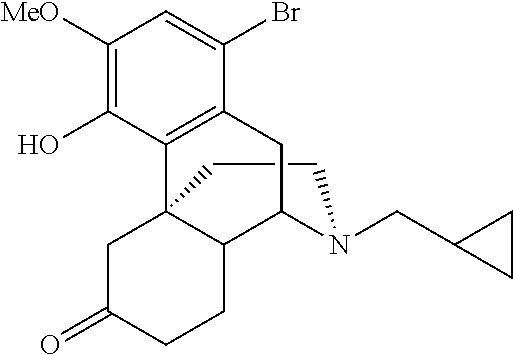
C1CN(CC2CC2)C2C3C1(C1=C(C(Br)=CC([MeO])=C1O)C2)CC(=O)CC3
